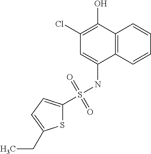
C12=C(C=CC=C1)C(NS(=O)(=O)C1=CC=C(CC)S1)=CC(Cl)=C2O
